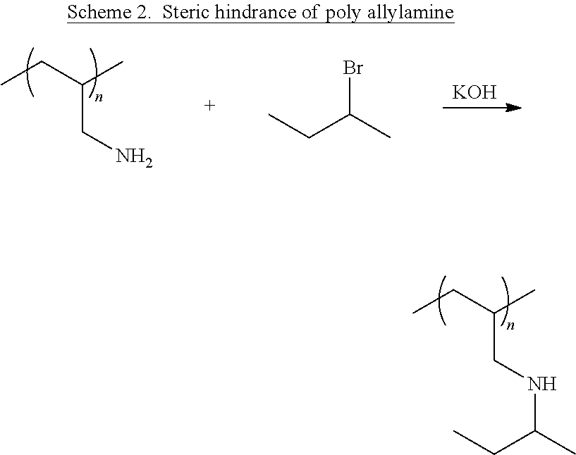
CCC(C)CNC(C)CC.CCC(C)CN.[KOH].BrC(C)CC
